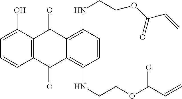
C1=C(O)C2=C(C=C1)C(=O)C1=C(NCCOC(C=C)=O)C=CC(NCCOC(C=C)=O)=C1C2=O
